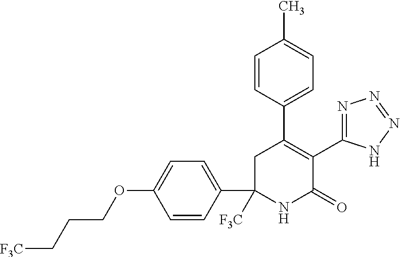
C1=CC(C2([F3C])NC(=O)C(C3=NN=NN3)=C(C3=CC=C(C)C=C3)C2)=CC=C1OCCC[F3C]
